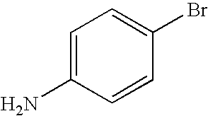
C1=C(N)C=CC(Br)=C1
